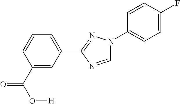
C1=C(F)C=CC(N2C=NC(C3=CC=CC(C(O[H])=O)=C3)=N2)=C1
